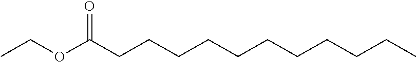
CCOC(CCCCCCCCCCC)=O
